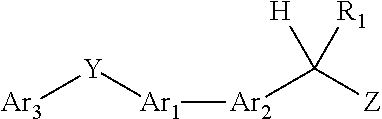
[Ar1]([Ar2]C([Z])([H])[R1])[Y][Ar3]
